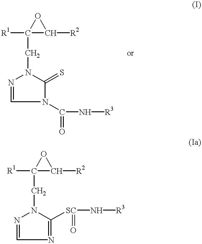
[R1]C1(CN2N=CN(C(=O)N[R3])C2=S)OC1[R2].[R1]C1(CN2N=CN=C2[SC](N[R3])=O)OC1[R2]
